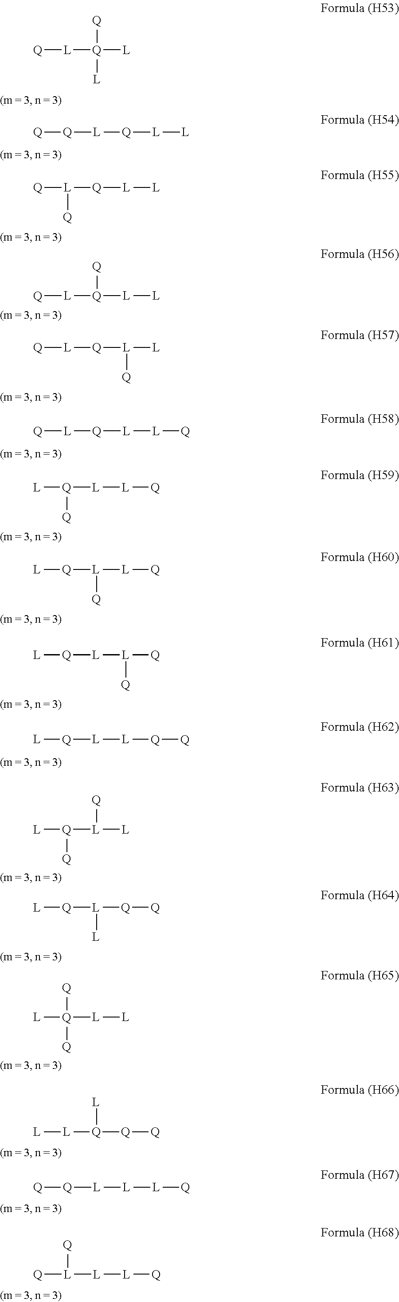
[Q][L][Q]([L])([Q])[L].[Q]([L][Q][L][L])[Q].[L]([Q][L][L])([Q])[Q].[Q][L][Q]([L][L])[Q].[L]([Q][L]([L])[Q])[Q].[L]([Q][L][L][Q])[Q].[Q]([L][L][Q])([L])[Q].[Q]([L]([L][Q])[Q])[L].[Q]([L][L]([Q])[Q])[L].[Q]([L][L][Q][Q])[L].[Q]([L]([L])[Q])([L])[Q].[Q]([L]([Q][Q])[L])[L].[Q]([L][L])([L])([Q])[Q].[Q]([Q][Q])([L][L])[L].[Q]([L][L][L][Q])[Q].[L]([L][Q])[L]([Q])[Q]
